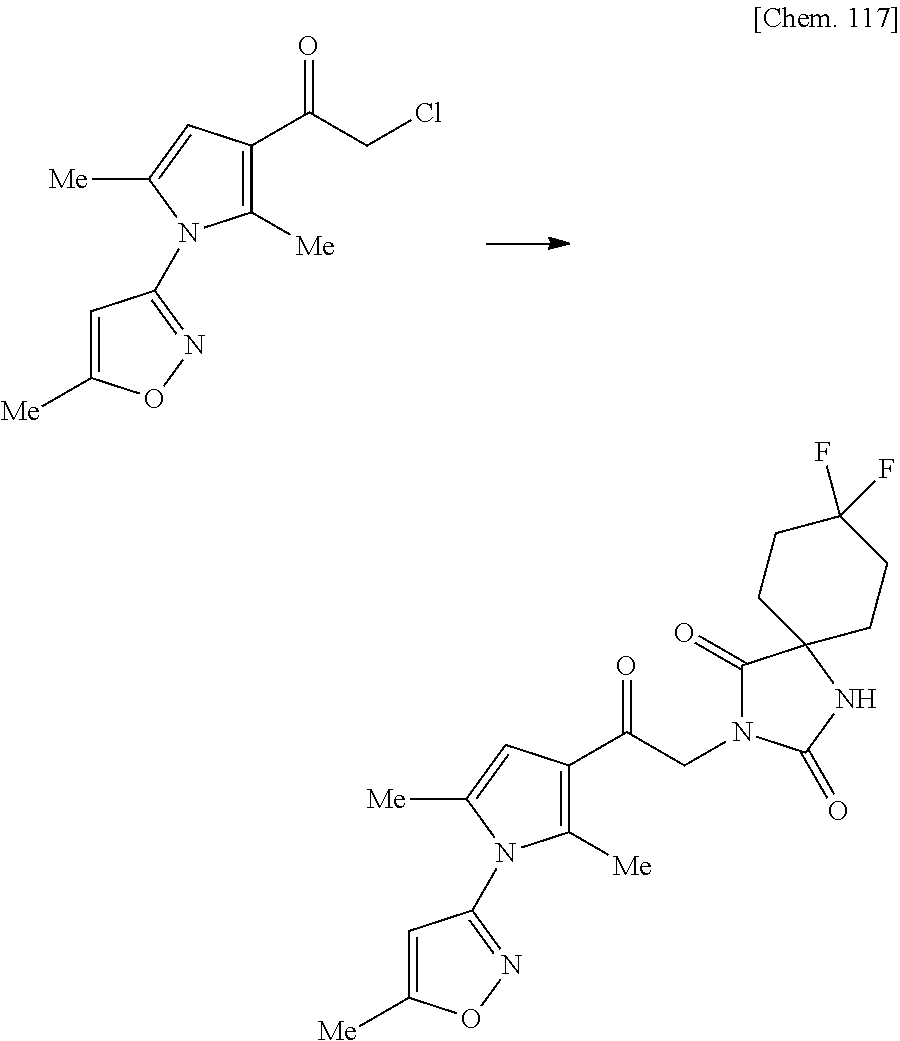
C1=C([Me])ON=C1N1C([Me])=C(C(CCl)=O)C=C1[Me].C1=C([Me])ON=C1N1C([Me])=C(C(CN2C(=O)C3(NC2=O)CCC(F)(F)CC3)=O)C=C1[Me]
